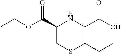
C1(C(OCC)=O)CSC(CC)=C(C(O)=O)N1
